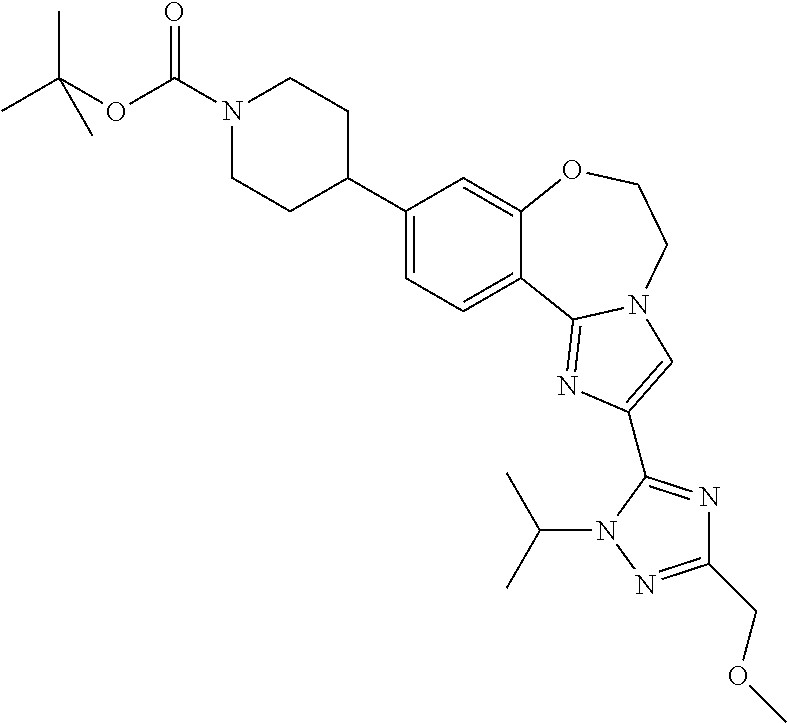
C1(C2CCN(C(OC(C)(C)C)=O)CC2)=CC=C2C(=C1)OCCN1C2=NC(C2=NC(COC)=NN2C(C)C)=C1
